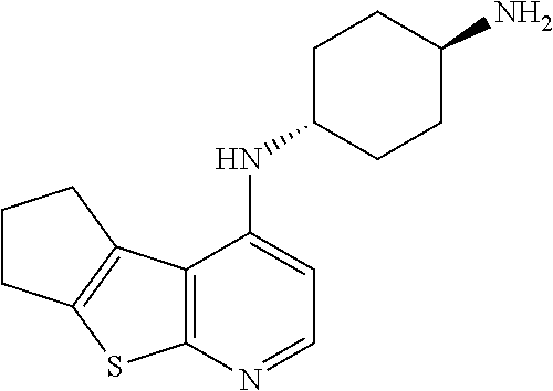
C1CC2=C(C1)C1=C(S2)N=CC=C1NC1CCC(N)CC1
